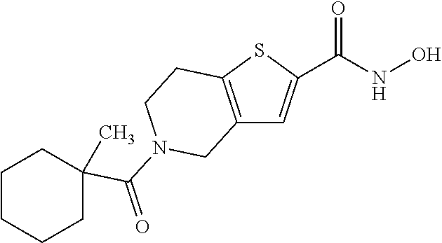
C12=C(SC(C(NO)=O)=C1)CCN(C(=O)C1(C)CCCCC1)C2
